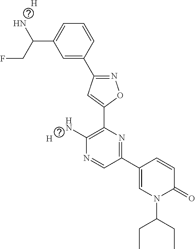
C1=C(C2=NOC(C3=C(N)N=CC(C4=CN(C(CC)CC)C(=O)C=C4)=N3)=C2)C=CC=C1C(N)CF.[H].[H]
